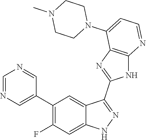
C1=NC=C(C2=C(F)C=C3C(=C2)C(C2=NC4=C(N2)N=CC=C4N2CCN(C)CC2)=NN3)C=N1
